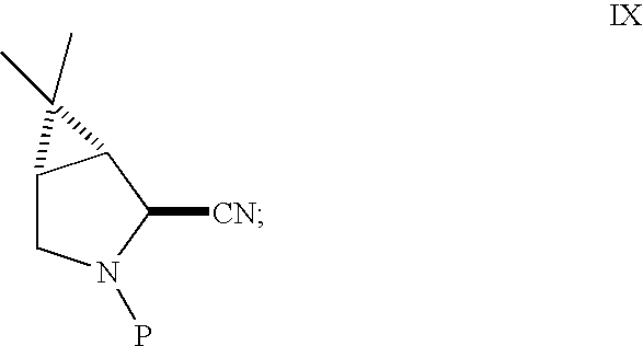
C12CN(P)C([CN])C1C2(C)C
